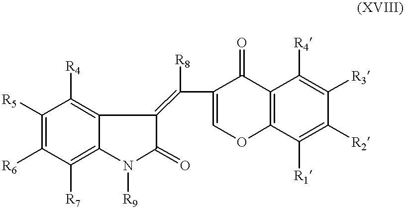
C1([R5])=C([R6])C([R7])=C2C(=C1[R4])C(=C(C1=COC3=C(C1=O)C([R4])=C([R3])C([R2])=C3[R1])[R8])C(=O)N2[R9]
